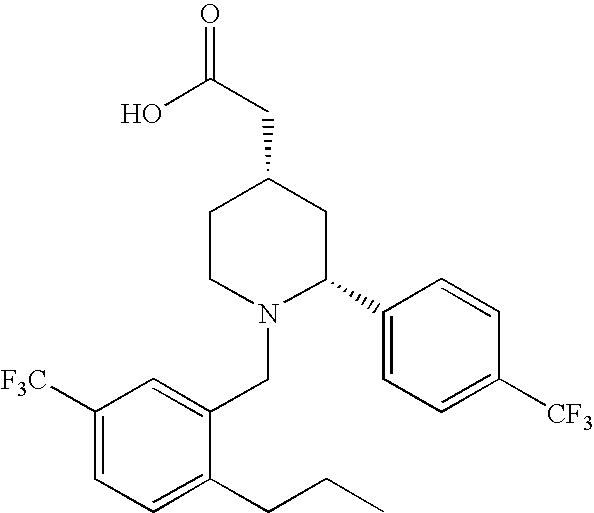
C1CN(CC2=CC([F3C])=CC=C2CCC)C(C2=CC=C([CF3])C=C2)CC1CC(=O)O
